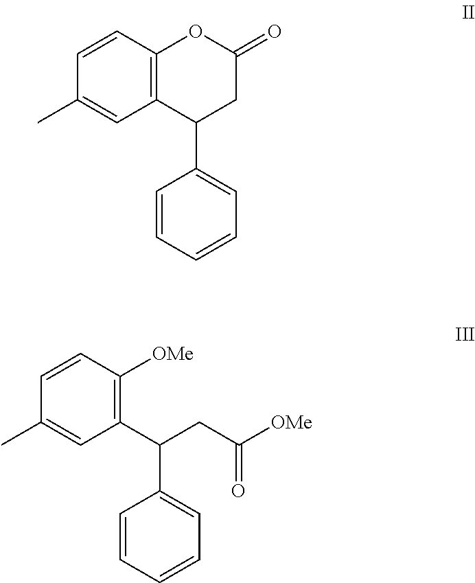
C1=CC2=C(C=C1C)C(C1=CC=CC=C1)CC(=O)O2.C1=CC([OMe])=C(C(CC([OMe])=O)C2=CC=CC=C2)C=C1C
